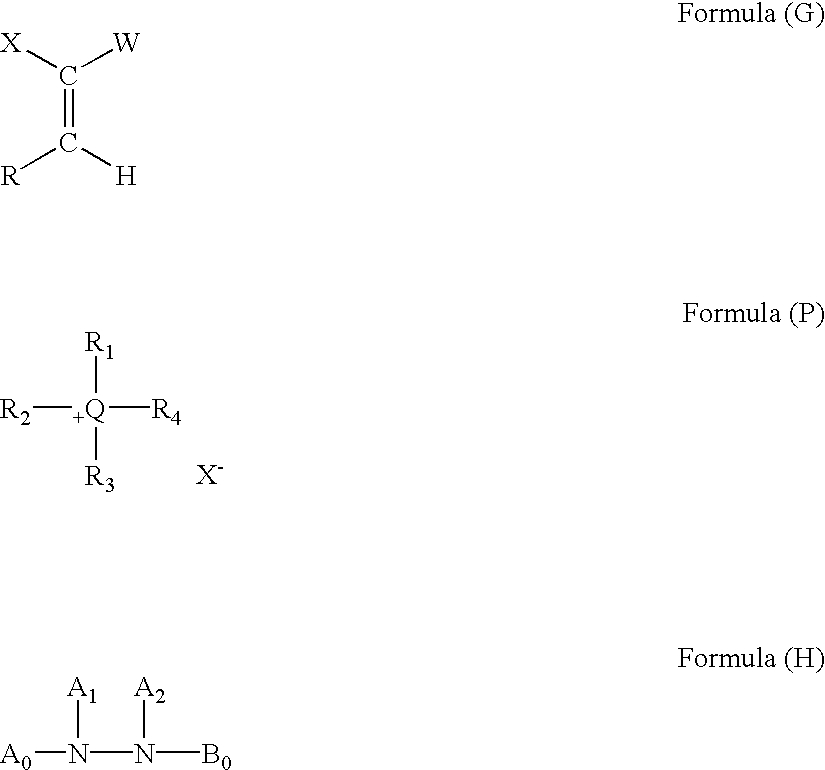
[R2][+Q]([R1])([R4])[R3].[X-].[X]C([W])=C([R])[H].[A0]N(N([B0])[A2])[A1]
